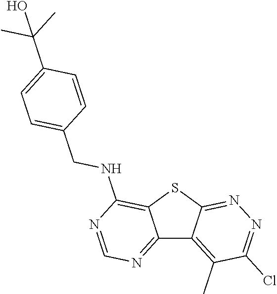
C12=NC=NC(NCC3=CC=C(C(C)(C)O)C=C3)=C1SC1=NN=C(Cl)C(C)=C21
